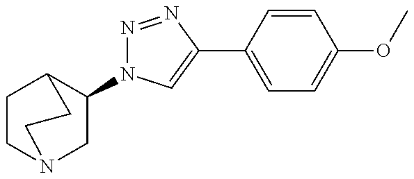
C1(N2N=NC(C3=CC=C(OC)C=C3)=C2)CN2CCC1CC2
